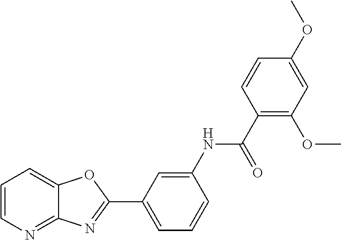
C1=CN=C2C(=C1)OC(C1=CC=CC(NC(C3=C(OC)C=C(OC)C=C3)=O)=C1)=N2
